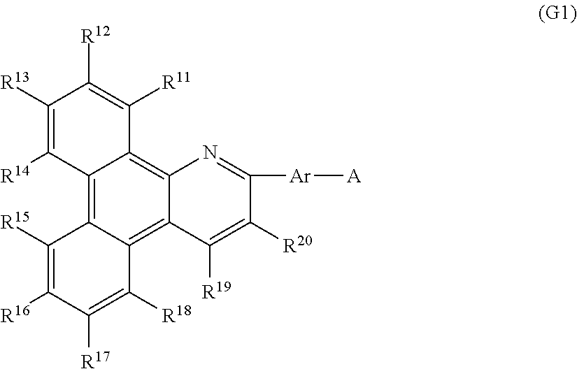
C12=C3C(=C4C(=C1C([R11])=C([R12])C([R13])=C2[R14])N=C([Ar][A])C([R20])=C4[R19])C([R18])=C([R17])C([R16])=C3[R15]
